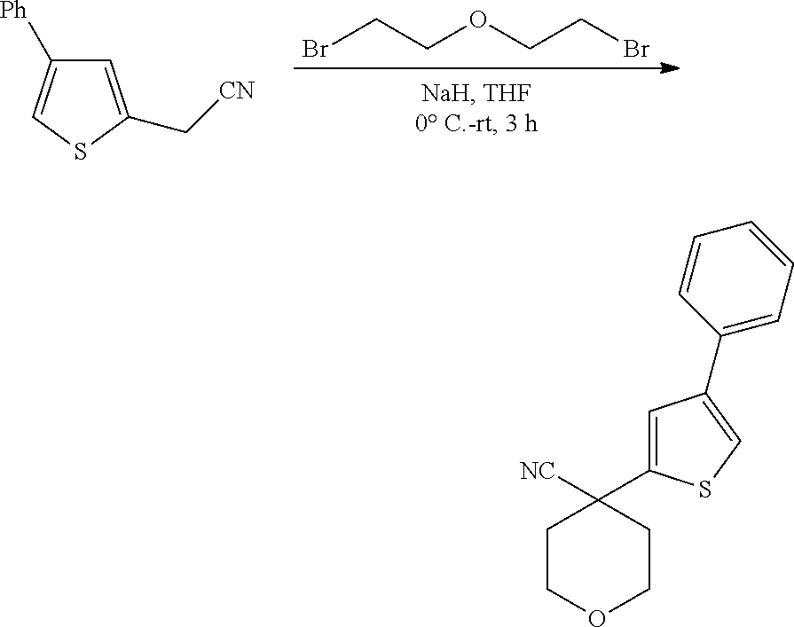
BrCCOCCBr.C1=C(C[CN])SC=C1[Ph].C1(C2([NC])CCOCC2)=CC(C2=CC=CC=C2)=CS1
